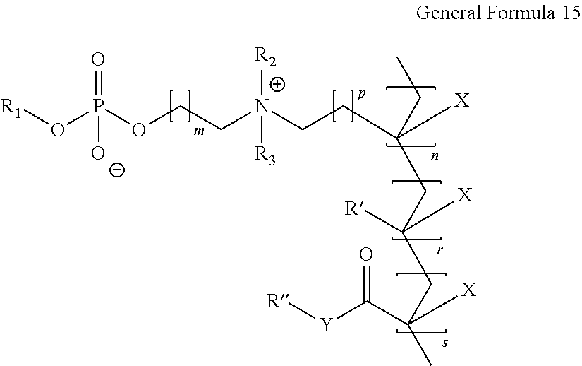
O(P(OCC[N+](CCC([X])(CC)CC(CC(C)(C([Y][R])=O)[X])([R])[X])([R2])[R3])(=O)[O-])[R1]
